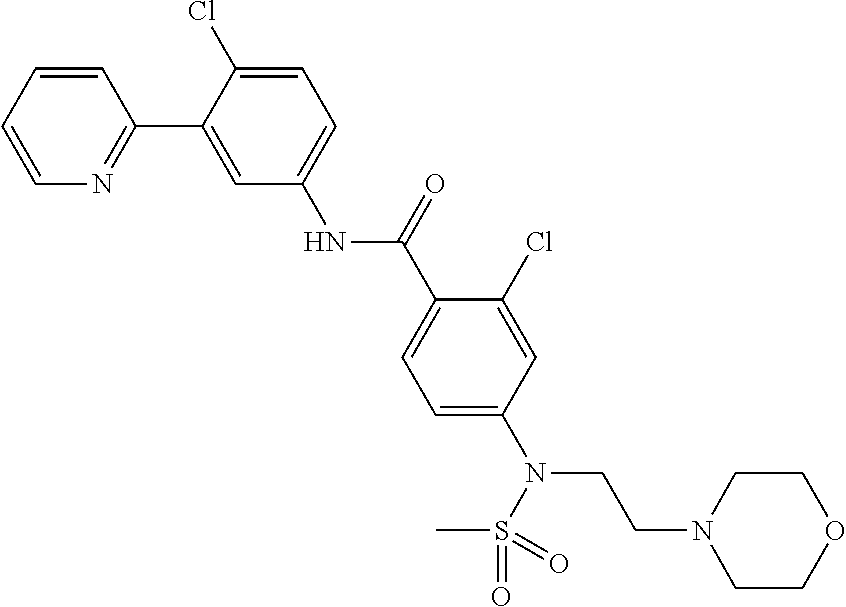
C1=CC=CN=C1C1=CC(NC(C2=CC=C(N(CCN3CCOCC3)S(C)(=O)=O)C=C2Cl)=O)=CC=C1Cl
